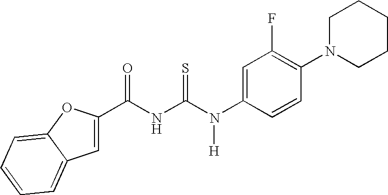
C(NC(N(C1=CC(F)=C(N2CCCCC2)C=C1)[H])=S)(=O)C1=CC2=CC=CC=C2O1
